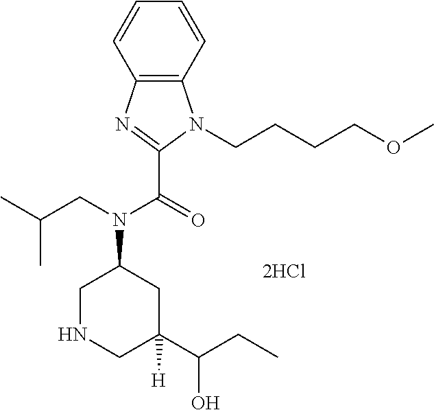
C1=CC=CC2=C1N(CCCCOC)C(C(=O)N(CC(C)C)C1CNCC(C(CC)O)([H])C1)=N2
